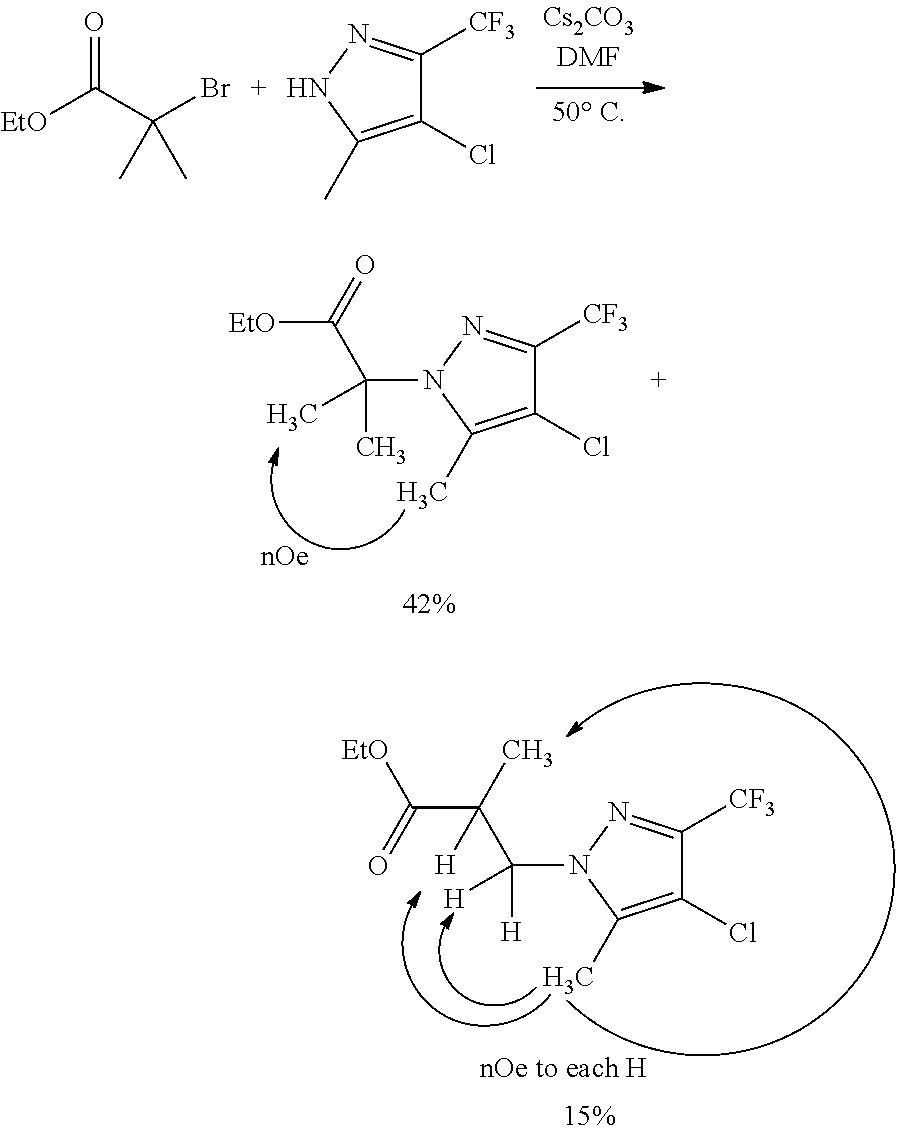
O=C([EtO])C(Br)(C)C.C1(Cl)=C(C)NN=C1[CF3].C1(Cl)=C(C)N(C(C([EtO])=O)(C)C)N=C1[CF3].C1(Cl)=C(C)N(C(C(C([EtO])=O)(C)[H])([H])[H])N=C1[CF3]
